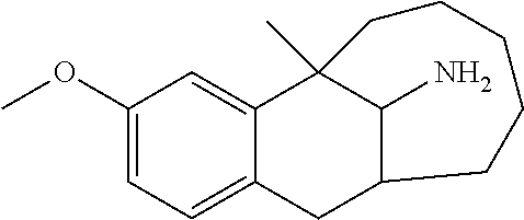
C1(OC)=CC=C2C(=C1)C1(C)C(N)C(C2)CCCCC1
